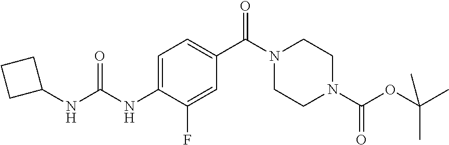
C1=C(NC(NC2CCC2)=O)C(F)=CC(C(N2CCN(C(OC(C)(C)C)=O)CC2)=O)=C1
